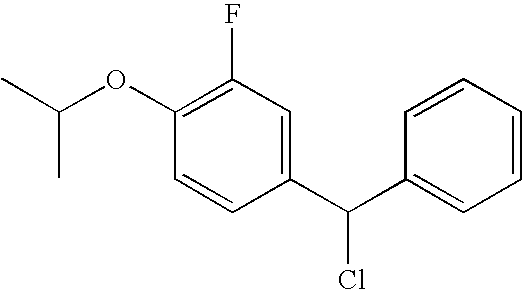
C1(OC(C)C)=C(F)C=C(C(C2=CC=CC=C2)Cl)C=C1
